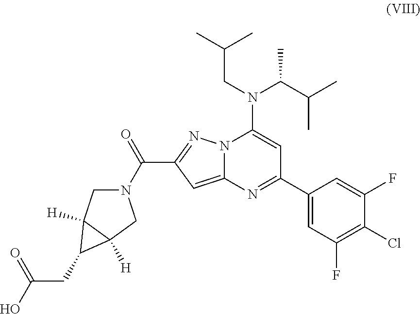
N12C(=CC(C(=O)N3CC4([H])C([H])(C3)C4CC(O)=O)=N1)N=C(C1=CC(F)=C(Cl)C(F)=C1)C=C2N(CC(C)C)C(C(C)C)C
